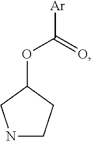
N1CCC(OC([Ar])=O)C1
